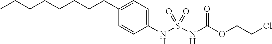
CCCCCCCCC1=CC=C(NS(NC(OCCCl)=O)(=O)=O)C=C1
